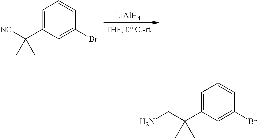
[LiAlH4].C1=C(C([NC])(C)C)C=C(Br)C=C1.C1=C(C(CN)(C)C)C=C(Br)C=C1
